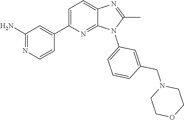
C1(C)=NC2=CC=C(C3=CC(N)=NC=C3)N=C2N1C1=CC=CC(CN2CCOCC2)=C1
